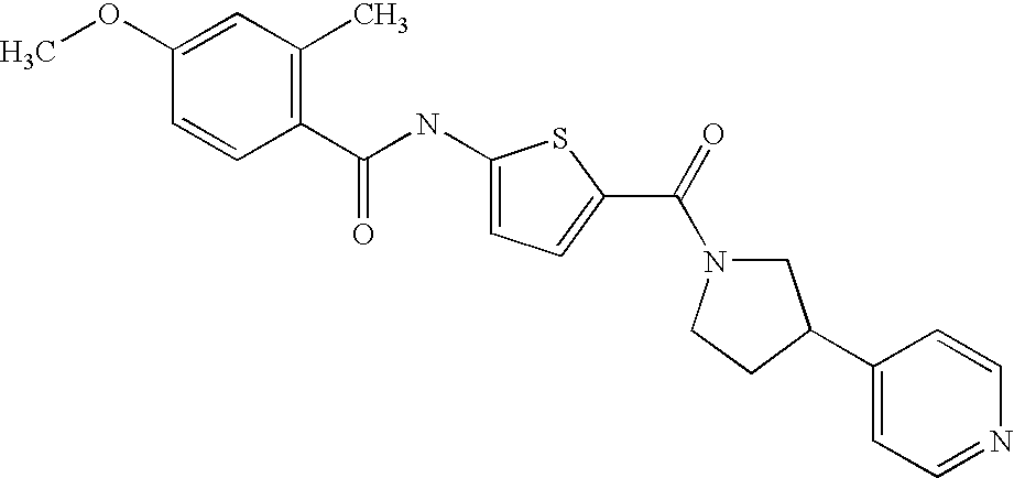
C1(NC(C2=C(C)C=C(OC)C=C2)=O)=CC=C(C(=O)N2CC(C3=CC=NC=C3)CC2)S1
